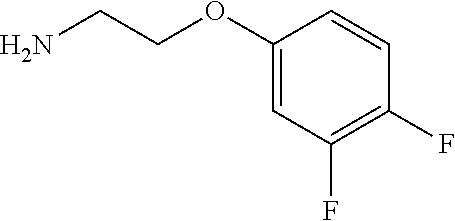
NCCOC1=CC(F)=C(F)C=C1
